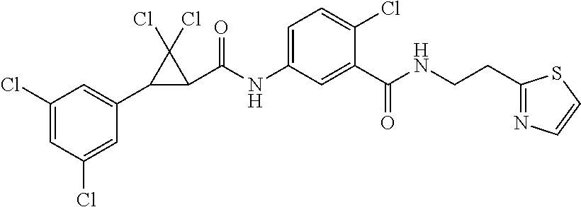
C1(Cl)=CC(Cl)=CC(C2C(C(NC3=CC=C(Cl)C(C(NCCC4=NC=CS4)=O)=C3)=O)C2(Cl)Cl)=C1
